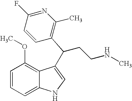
C1=CC=C2C(=C1OC)C(C(CCNC)C1=C(C)N=C(F)C=C1)=CN2
